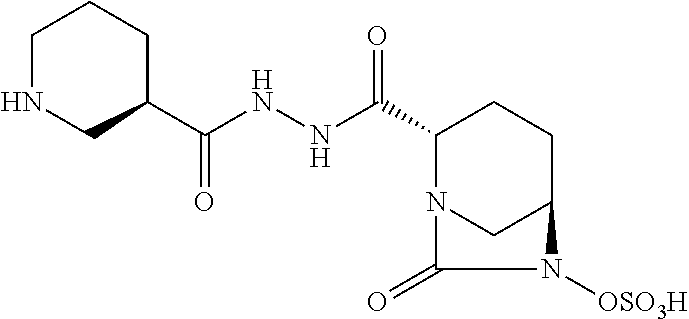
C(NNC(C1N2CC(CC1)N([OSO3H])C2=O)=O)(=O)C1CCCNC1
